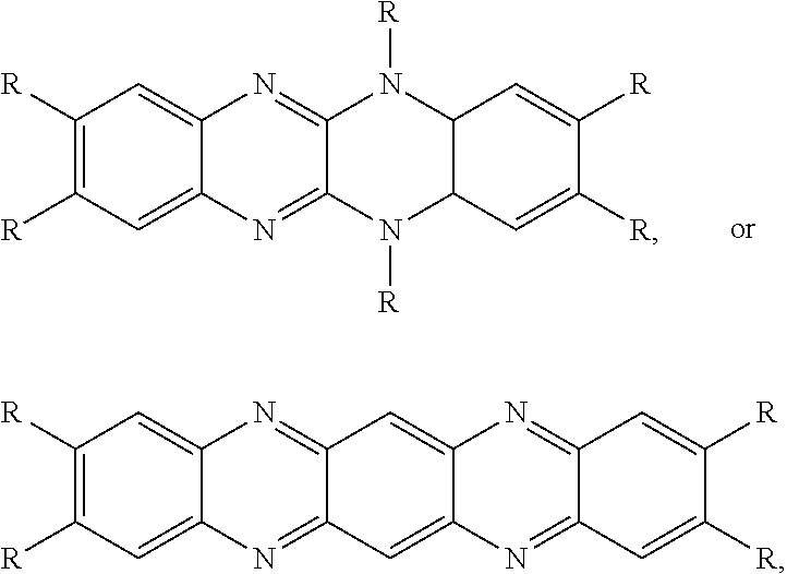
C12=NC3=CC([R])=C([R])C=C3N=C1N([R])C1C=C([R])C([R])=CC1N2[R].C12=NC3=CC([R])=C([R])C=C3N=C1C=C1N=C3C(=NC1=C2)C=C([R])C([R])=C3
